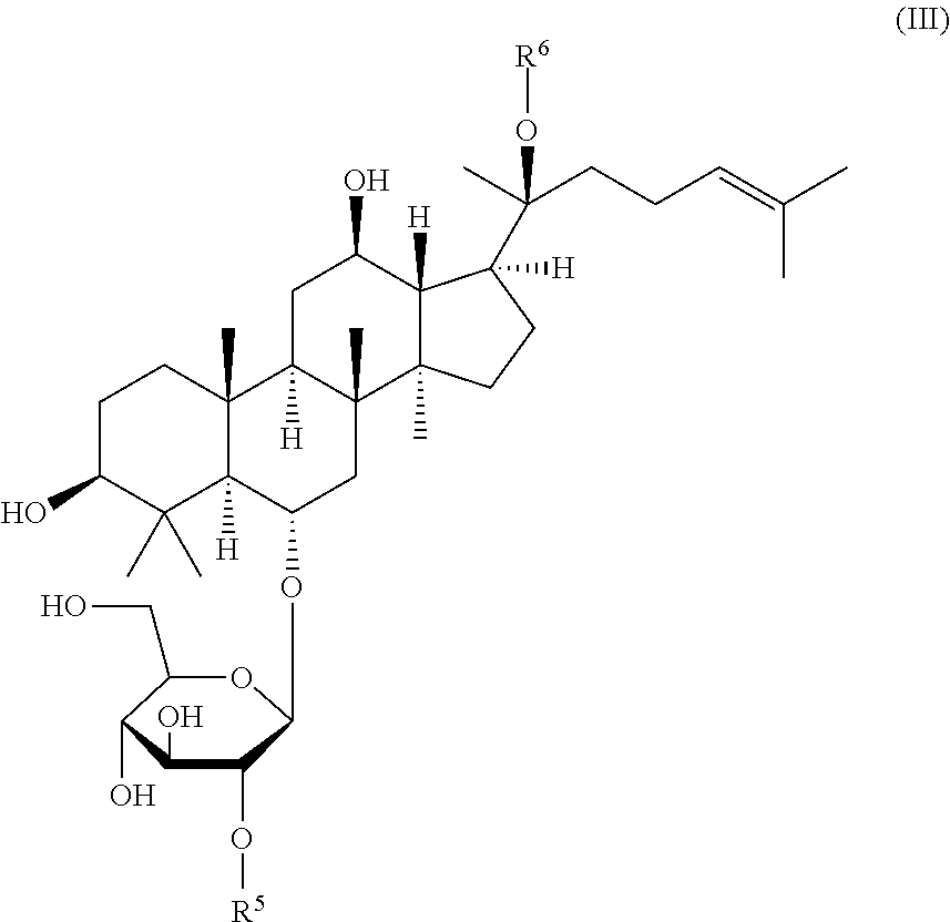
C1C(O)C(C)(C)C2([H])C(C)(C1)C1([H])C(C)(CC2OC2C(O[R5])C(O)C(O)C(CO)O2)C2(C)C([H])(C(O)C1)C([H])(C(C)(CCC=C(C)C)O[R6])CC2
